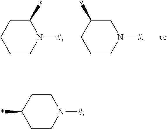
C1CCCN([#])C1*.C1(*)CCCN([#])C1.C1C(*)CCN([#])C1
